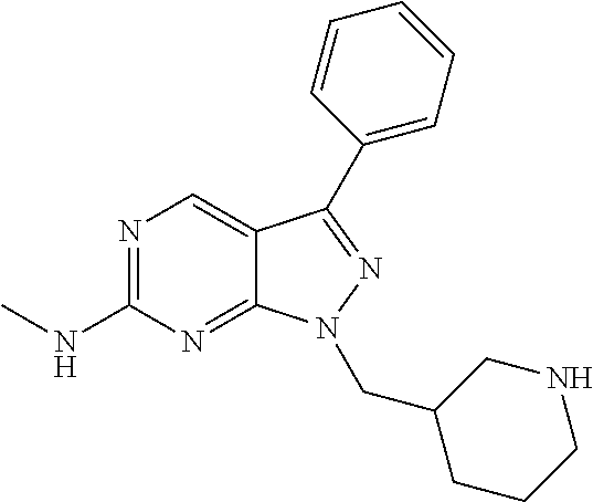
N1=C(NC)N=C2C(=C1)C(C1=CC=CC=C1)=NN2CC1CCCNC1
